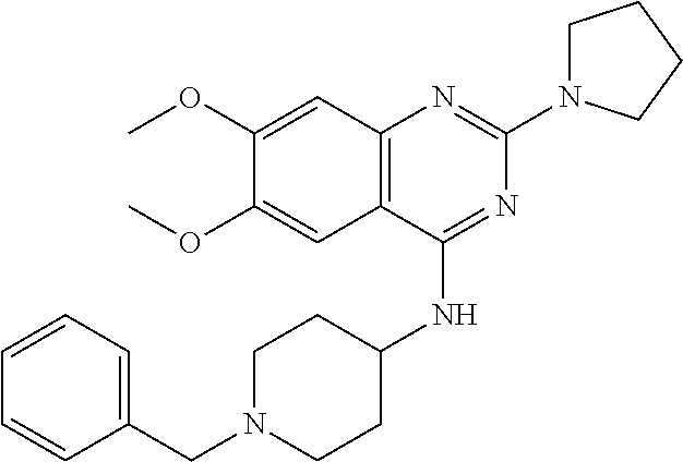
C12=C(C(NC3CCN(CC4=CC=CC=C4)CC3)=NC(N3CCCC3)=N1)C=C(OC)C(OC)=C2
